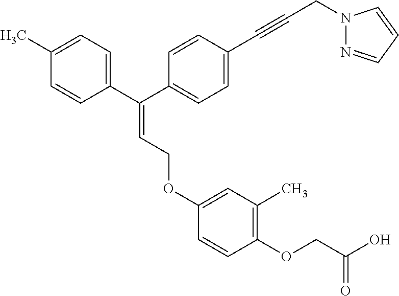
C1(C)=CC=C(C(C2=CC=C(C#CCN3N=CC=C3)C=C2)=CCOC2=CC(C)=C(OCC(O)=O)C=C2)C=C1
